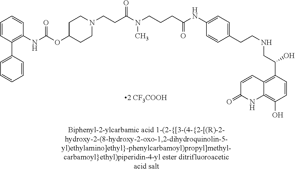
N(C)(CCCC(=O)NC1=CC=C(CCNCC(C2=C3C=CC(=O)NC3=C(O)C=C2)O)C=C1)C(CCN1CCC(OC(NC2=C(C3=CC=CC=C3)C=CC=C2)=O)CC1)=O
